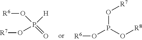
P([H])(O[R6])(=O)O[R7].O(P(O[R8])O[R7])[R6]
